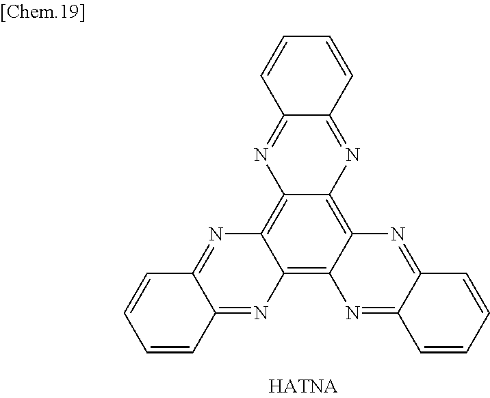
C12=C3C(=C4C(=C1N=C1C(=N2)C=CC=C1)N=C1C(=N4)C=CC=C1)N=C1C(=N3)C=CC=C1
